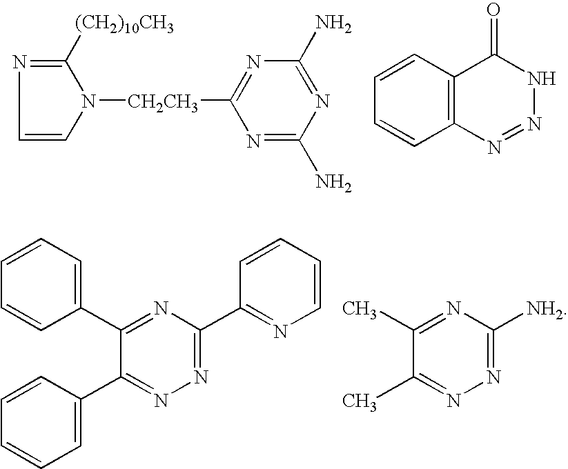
C1=CN([CH2CH3]C2=NC(N)=NC(N)=N2)C([(CH2)10CH3])=N1.C12=C(C=CC=C1)C(=O)NN=N2.C1(C2=NC(C3=NC=CC=C3)=NN=C2C2=CC=CC=C2)=CC=CC=C1.CC1=NC([NH2])=NN=C1C
